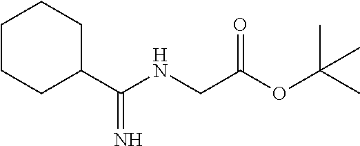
C1CCC(C(NCC(OC(C)(C)C)=O)=N)CC1
